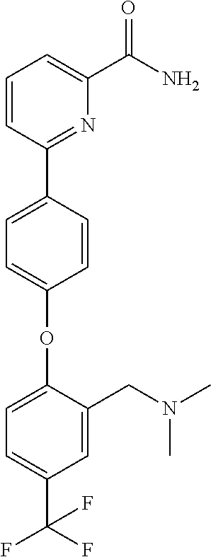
O(C1=CC=C(C2=NC(C(=O)N)=CC=C2)C=C1)C1=CC=C(C(F)(F)F)C=C1CN(C)C
